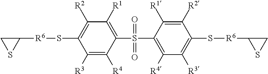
C1([R1])=C(S(C2=C([R4])C([R3])=C(S[R6]C3SC3)C([R2])=C2[R1])(=O)=O)C([R4])=C([R3])C(S[R6]C2CS2)=C1[R2]
